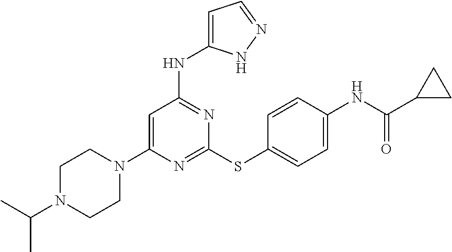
N1=C(SC2=CC=C(NC(C3CC3)=O)C=C2)N=C(NC2=CC=NN2)C=C1N1CCN(C(C)C)CC1
